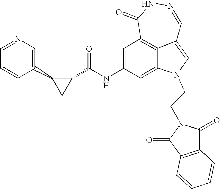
C1(=O)C2=C3C(=CN(CCN4C(=O)C5=C(C4=O)C=CC=C5)C3=CC(NC(C3C(C4=CN=CC=C4)C3)=O)=C2)C=NN1
